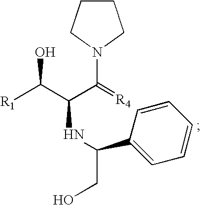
C1CCN(C(=[R4])C(C([R1])O)NC(CO)C2=CC=CC=C2)C1
